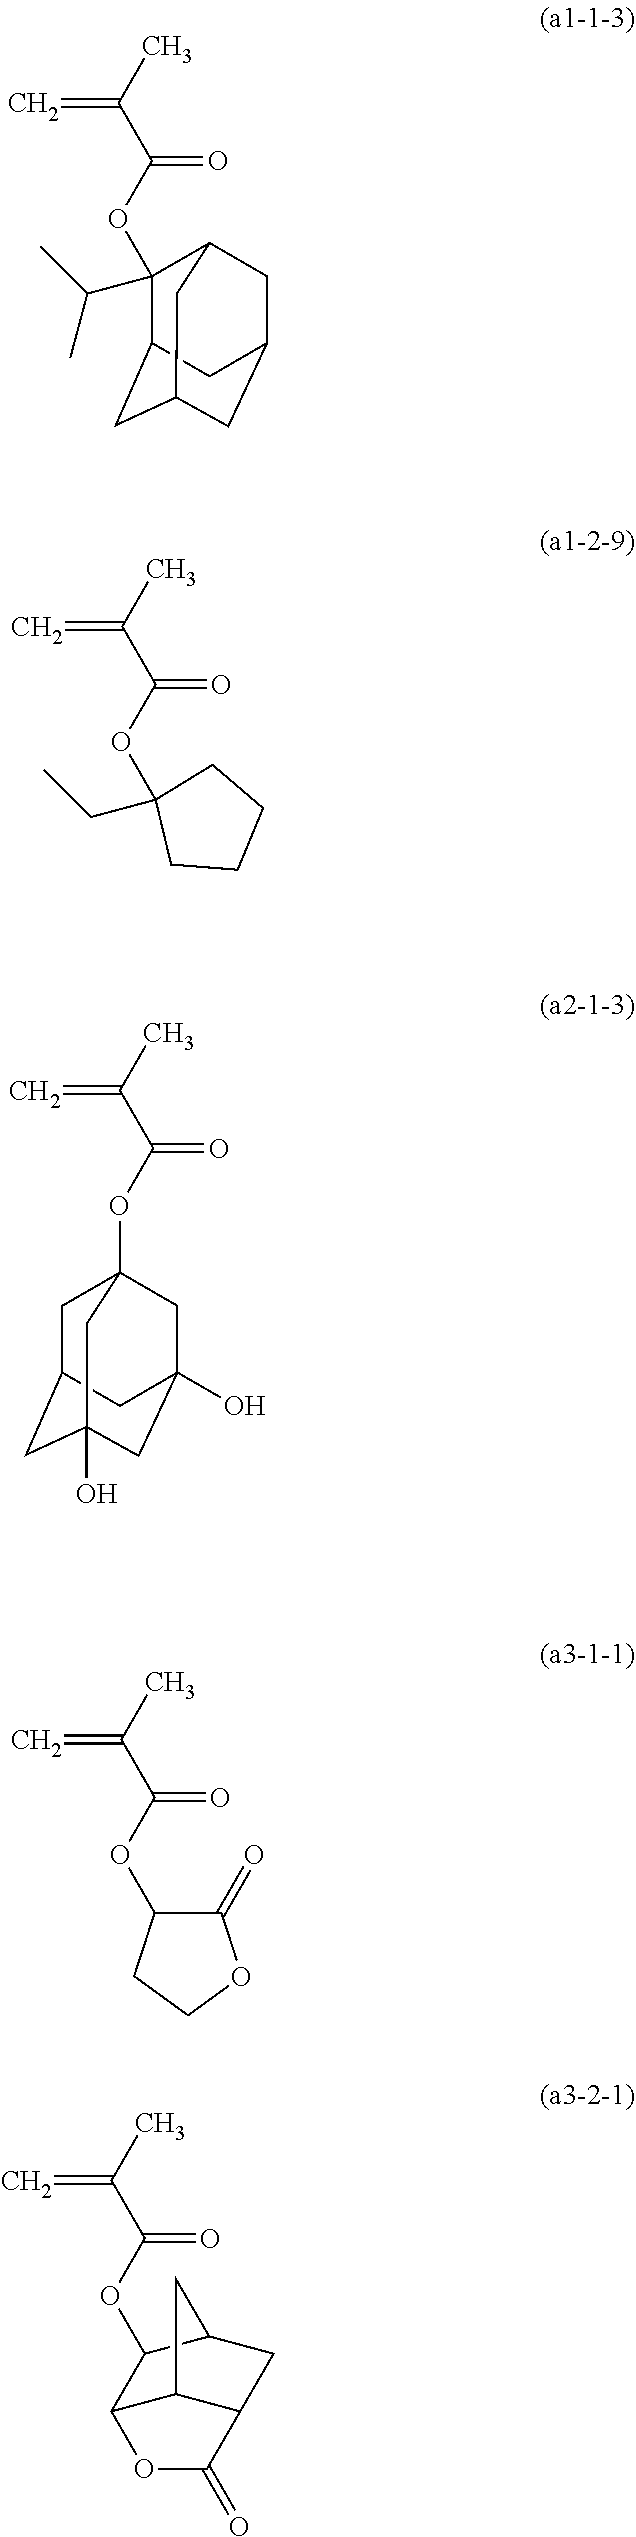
C=C(C)C(=O)OC1(C(C)C)C2CC3CC(CC1C3)C2.C=C(C)C(=O)OC1(CC)CCCC1.C=C(C)C(=O)OC12CC3CC(O)(CC(O)(C1)C3)C2.C=C(C)C(=O)OC1C(=O)OCC1.C=C(C)C(=O)OC1C2C3C(CC1C3)C(=O)O2
